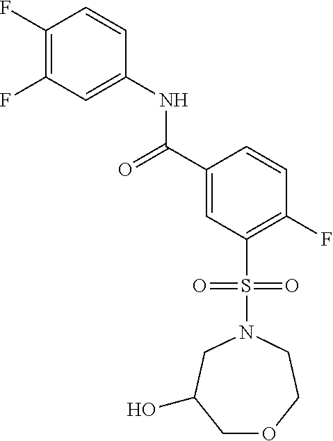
C1(F)=C(F)C=C(NC(=O)C2=CC(S(=O)(=O)N3CC(O)COCC3)=C(F)C=C2)C=C1
